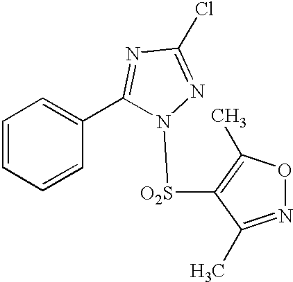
C1=CC=CC(C2=NC(Cl)=NN2[O2S]C2=C(C)ON=C2C)=C1
